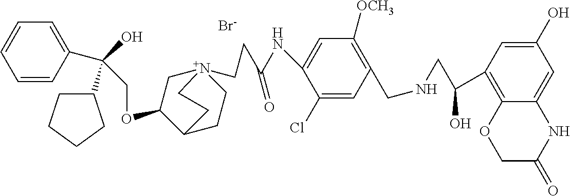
[Br-].C(OC1C[N+]2(CCC(NC3=CC([OCH3])=C(CNCC(C4=C5C(=CC(O)=C4)NC(=O)CO5)O)C=C3Cl)=O)CCC1CC2)C(O)(C1CCCC1)C1=CC=CC=C1
